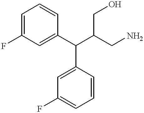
C1=C(F)C=C(C(C(CN)CO)C2=CC(F)=CC=C2)C=C1
